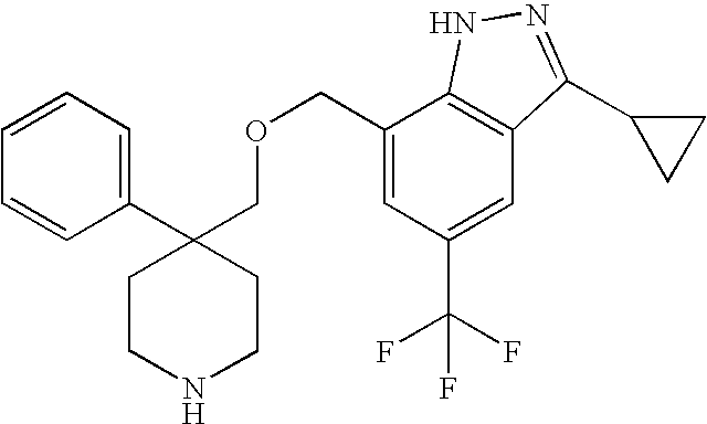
C1=CC=C(C2(COCC3=CC(C(F)(F)F)=CC4=C3NN=C4C3CC3)CCNCC2)C=C1
